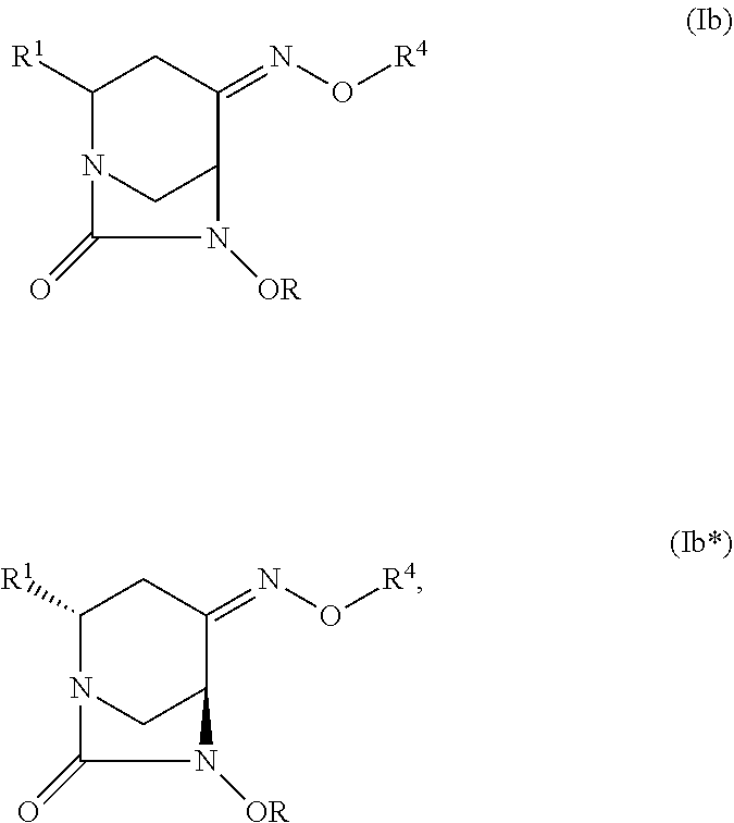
C1([R1])N2CC(C(=NO[R4])C1)N([OR])C2=O.C1([R1])N2CC(N([OR])C2=O)C(=NO[R4])C1
